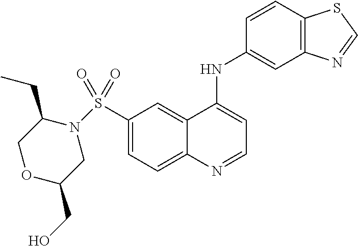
C1(S(=O)(=O)N2CC(CO)OCC2CC)=CC=C2C(=C1)C(NC1=CC3=C(C=C1)SC=N3)=CC=N2
